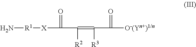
N[R1][X]C(C(=C(C([O-(Yn+)1/n])=O)[R3])[R2])=O
